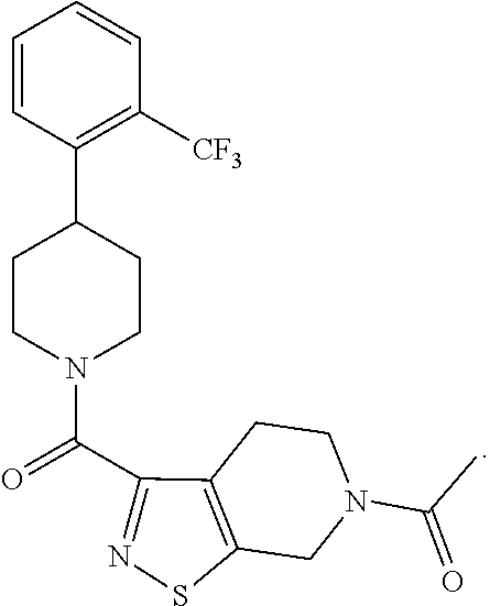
C12=C(SN=C1C(N1CCC(C3=C([CF3])C=CC=C3)CC1)=O)CN(C(C)=O)CC2
